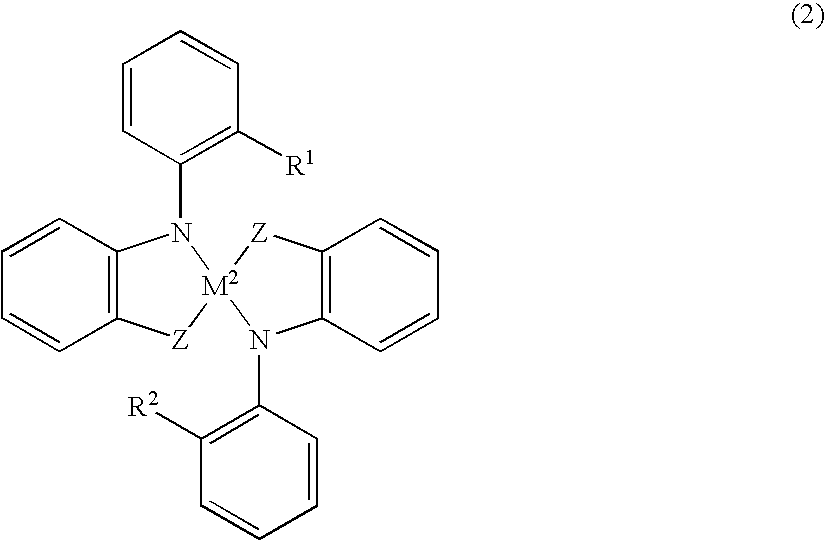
C1=CC=CC2=C1N(C1=C([R1])C=CC=C1)[M2]1([Z]2)N(C2=C([R2])C=CC=C2)C2=C([Z]1)C=CC=C2
